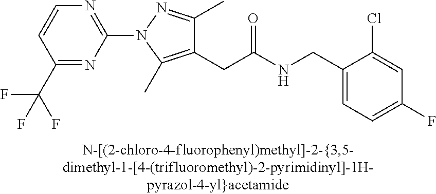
C1=C(F)C=C(Cl)C(CNC(CC2=C(C)N(C3=NC=CC(C(F)(F)F)=N3)N=C2C)=O)=C1
